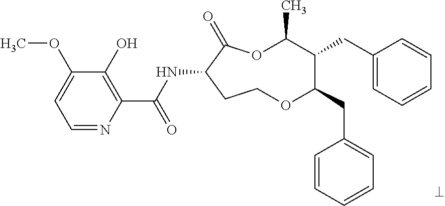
C1=NC(C(NC2C(=O)OC(C)C(CC3=CC=CC=C3)C(CC3=CC=CC=C3)OCC2)=O)=C(O)C(OC)=C1
